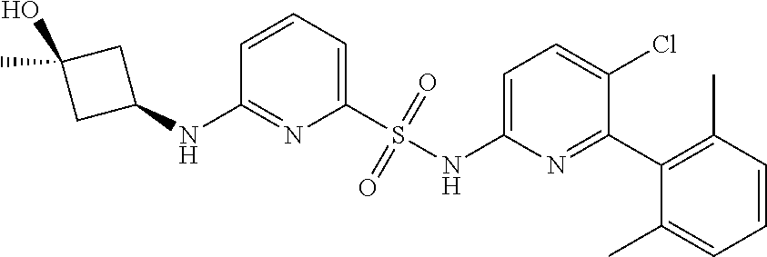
C1=CC=C(S(NC2=CC=C(Cl)C(C3=C(C)C=CC=C3C)=N2)(=O)=O)N=C1NC1CC(O)(C)C1
